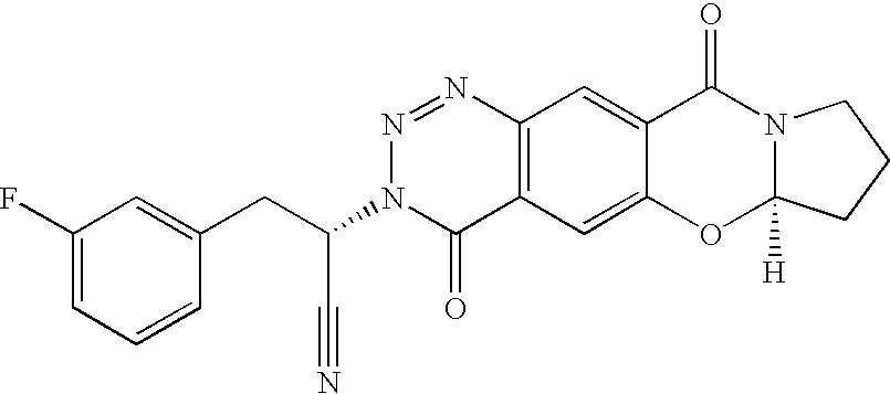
C1(F)=CC=CC(CC(N2C(=O)C3=C(N=N2)C=C2C(=C3)OC3([H])N(C2=O)CCC3)C#N)=C1
